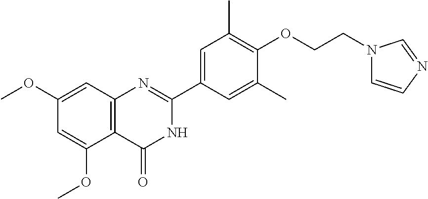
C1(OC)=CC2=C(C(OC)=C1)C(=O)NC(C1=CC(C)=C(OCCN3C=CN=C3)C(C)=C1)=N2
